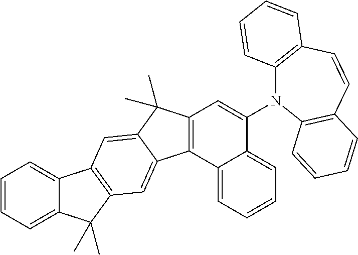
C1=CC=C2C(=C1)C1=C(C2(C)C)C=C2C(=C1)C(C)(C)C1=C2C2=CC=CC=C2C(N2C3=C(C=CC4=C2C=CC=C4)C=CC=C3)=C1
